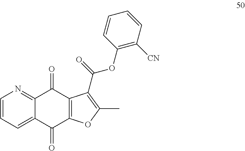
C1=CC=C2C(=N1)C(=O)C1=C(C2=O)OC(C)=C1C(OC1=C([CN])C=CC=C1)=O
